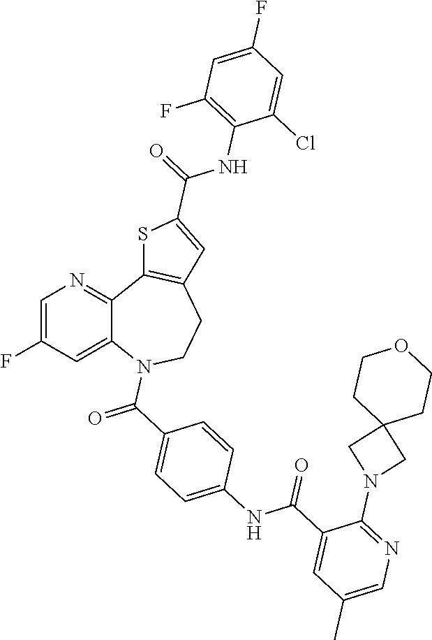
C1=C(F)C=C2C(=N1)C1=C(CCN2C(C2=CC=C(NC(C3=CC(C)=CN=C3N3CC4(C3)CCOCC4)=O)C=C2)=O)C=C(C(=O)NC2=C(F)C=C(F)C=C2Cl)S1
